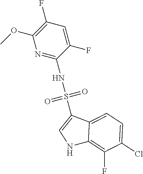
C1(F)=C(OC)N=C(NS(=O)(=O)C2=CNC3=C(F)C(Cl)=CC=C23)C(F)=C1
